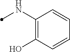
C1(NC)=C(O)C=CC=C1
